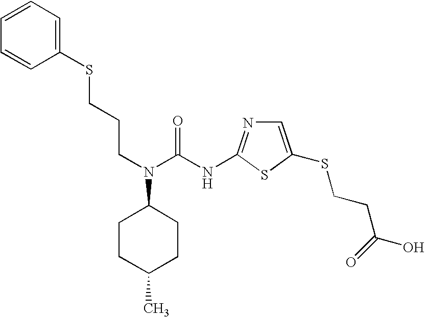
C1CC(C)CCC1N(C(NC1=NC=C(SCCC(O)=O)S1)=O)CCCSC1=CC=CC=C1
